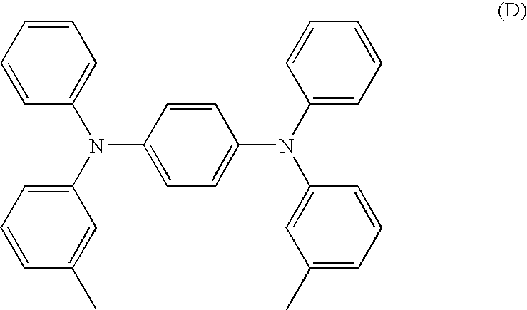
C1=CC=CC(N(C2=CC=CC(C)=C2)C2=CC=C(N(C3=CC=CC=C3)C3=CC(C)=CC=C3)C=C2)=C1
